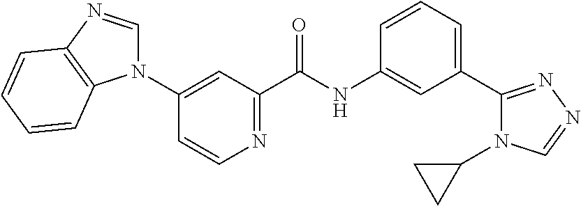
N1(C2=CC(C(=O)NC3=CC(C4=NN=CN4C4CC4)=CC=C3)=NC=C2)C=NC2=C1C=CC=C2
